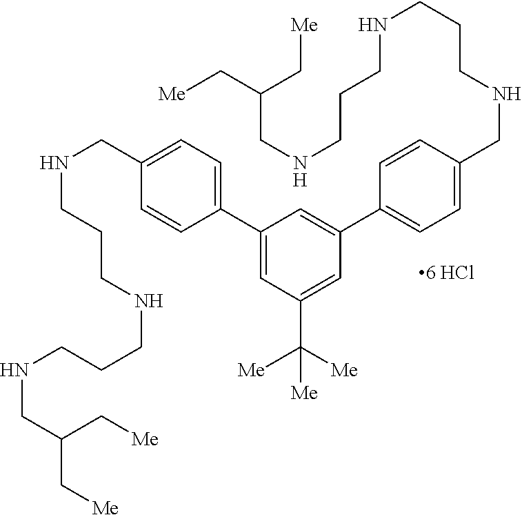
[Me]CC(C[Me])CNCCCNCCCNCC1=CC=C(C2=CC(C3=CC=C(CNCCCNCCCNCC(C[Me])C[Me])C=C3)=CC(C([Me])([Me])[Me])=C2)C=C1
